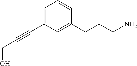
C1=C(C#CCO)C=C(CCCN)C=C1
